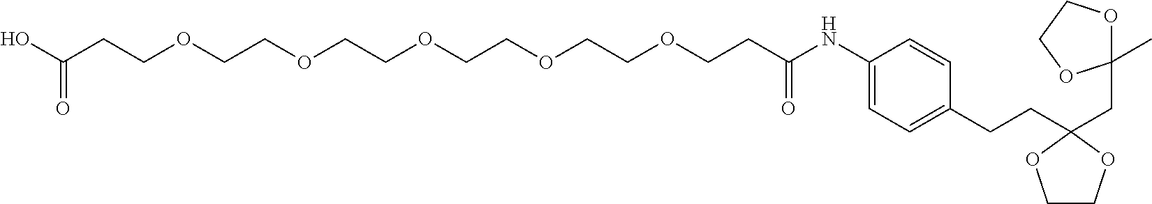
OC(CCOCCOCCOCCOCCOCCC(NC1=CC=C(CCC2(CC3(C)OCCO3)OCCO2)C=C1)=O)=O
